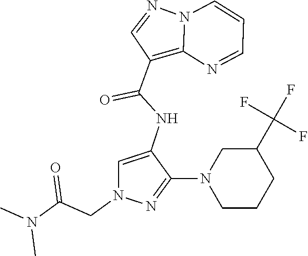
N12C(=C(C(NC3=CN(CC(N(C)C)=O)N=C3N3CCCC(C(F)(F)F)C3)=O)C=N1)N=CC=C2
